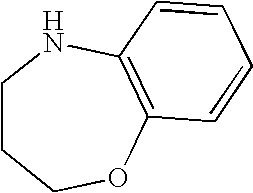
C1CCOC2=C(N1)C=CC=C2
